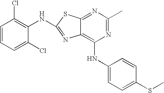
N1=C(C)N=C2C(=C1NC1=CC=C(SC)C=C1)N=C(NC1=C(Cl)C=CC=C1Cl)S2
